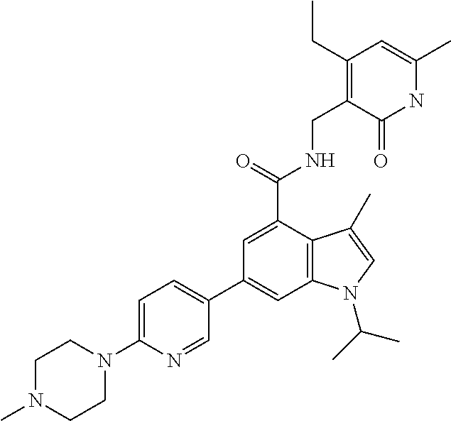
C1(C2=CC3=C(C(C(=O)NCC4=C(CC)C=C(C)NC4=O)=C2)C(C)=CN3C(C)C)=CC=C(N2CCN(C)CC2)N=C1
